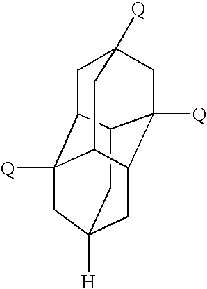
C1C2C3([Q])CC4([H])CC5C([Q])(CC1([Q])CC35)C2C4
